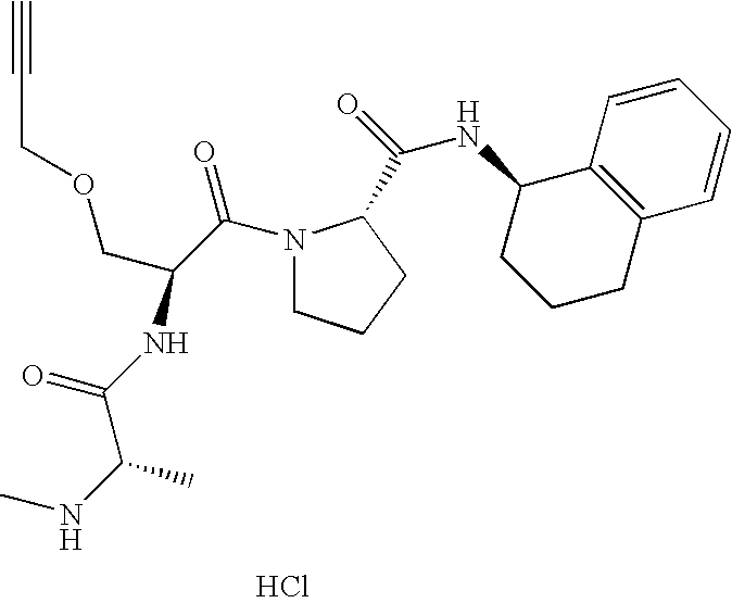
N1(C(C(COCC#C)NC(C(NC)C)=O)=O)CCCC1C(=O)NC1CCCC2=C1C=CC=C2.Cl
